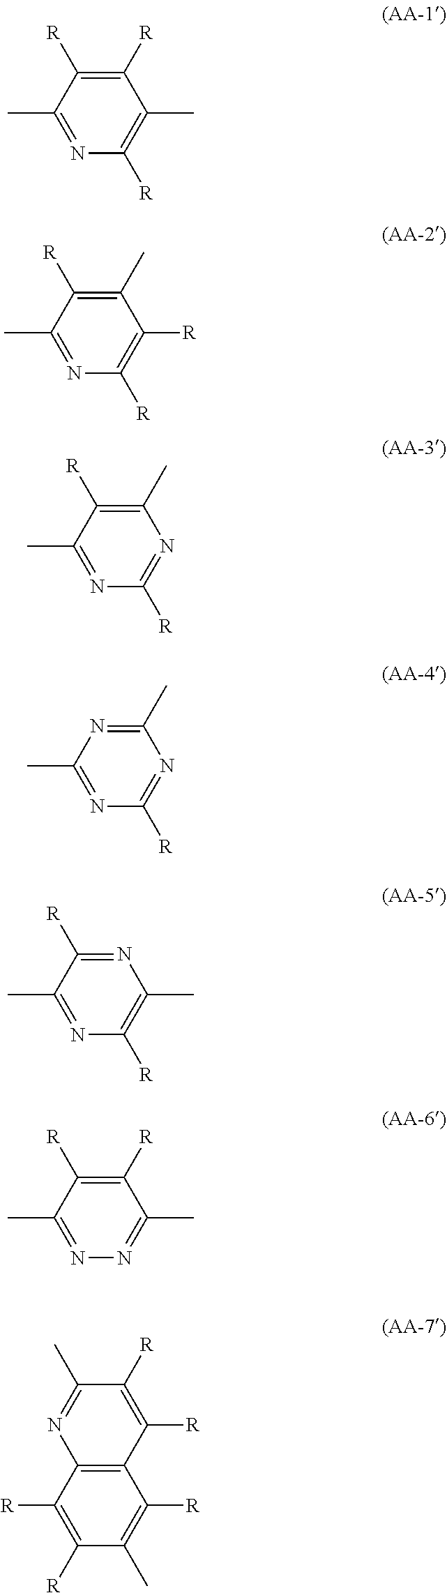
C1(C)=NC([R])=C(C)C([R])=C1[R].C1(C)=NC([R])=C([R])C(C)=C1[R].C1(C)=NC([R])=NC(C)=C1[R].C1(C)=NC([R])=NC(C)=N1.C1(C)=NC([R])=C(C)N=C1[R].C1(C)=NN=C(C)C([R])=C1[R].C1([R])=C([R])C(C)=C([R])C2=C1N=C(C)C([R])=C2[R]
